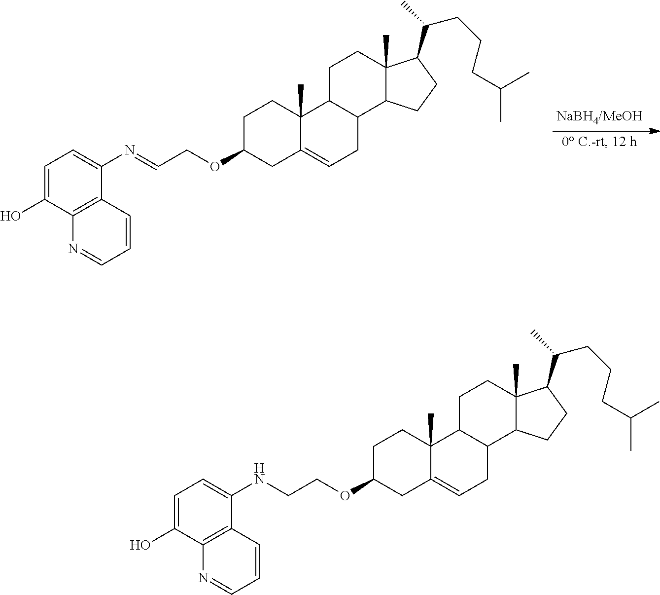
C1C(OCC=NC2=CC=C(O)C3=C2C=CC=N3)CC2=CCC3C(C2(C)C1)CCC1(C)C3CCC1C(C)CCCC(C)C.C1C(OCCNC2=CC=C(O)C3=C2C=CC=N3)CC2=CCC3C(C2(C)C1)CCC1(C)C3CCC1C(C)CCCC(C)C
